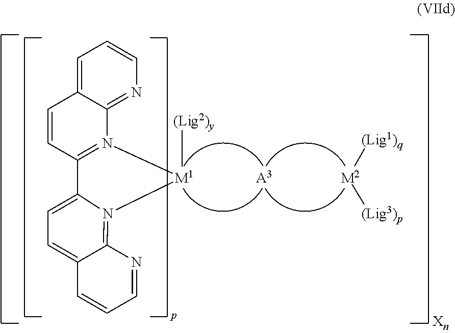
[M1]1([(Lig2)y])N2=C(C=CC3=CC=CN=C32)C2=CC=C3C(=N12)N=CC=C3.[(Lig1)q][M2][(Lig3)p].[A3]
